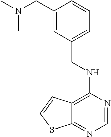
C12=C(NCC3=CC=CC(CN(C)C)=C3)N=CN=C1SC=C2
